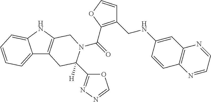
C(=O)(N1C([H])(C2=NN=CO2)CC2=C(NC3=CC=CC=C23)C1)C1=C(CNC2=CC3=C(C=C2)N=CC=N3)C=CO1
